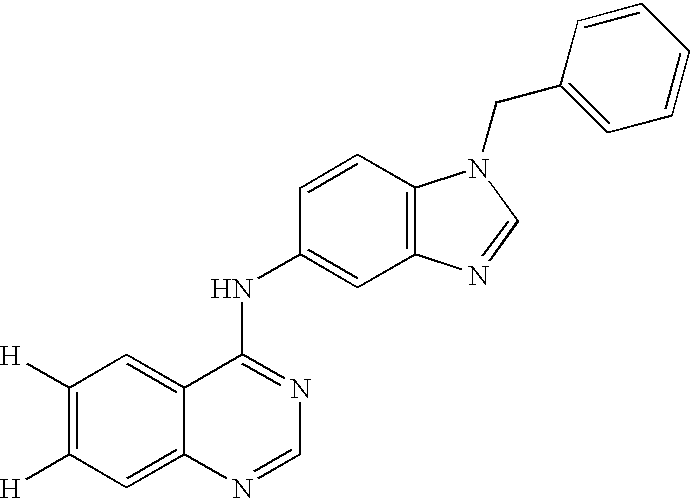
C1([H])=C([H])C=C2C(=C1)C(NC1=CC3=C(C=C1)N(CC1=CC=CC=C1)C=N3)=NC=N2
